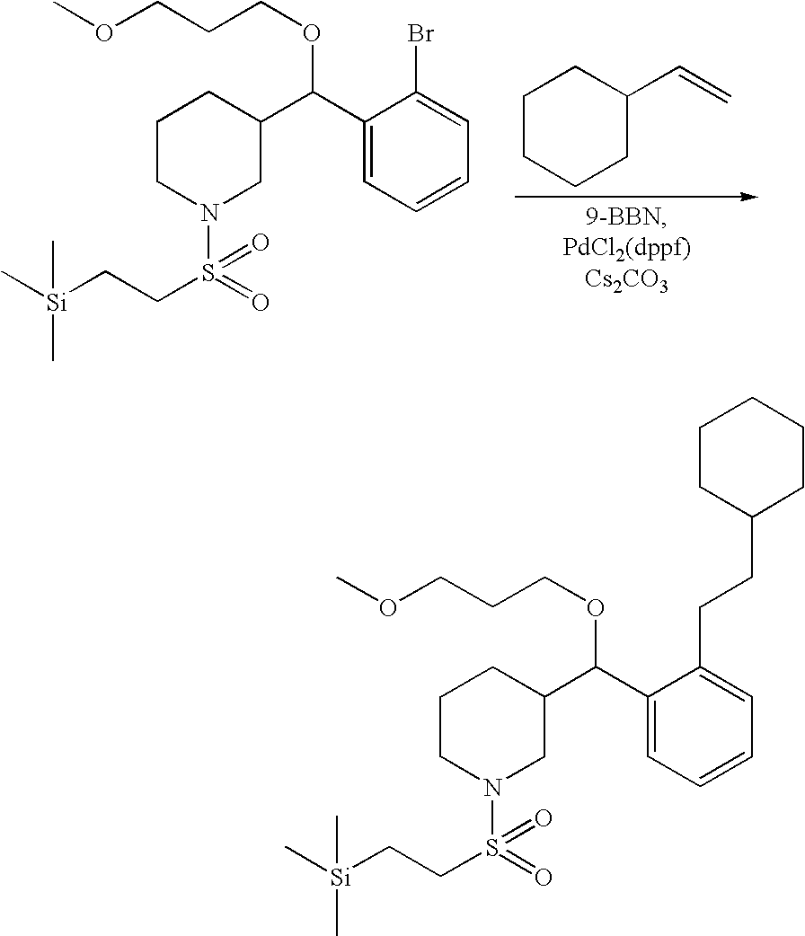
C1CCCC(C=C)C1.C1CN(S(=O)(=O)CC[Si](C)(C)C)CC(C(C2=CC=CC=C2Br)OCCCOC)C1.C1CN(S(=O)(=O)CC[Si](C)(C)C)CC(C(C2=CC=CC=C2CCC2CCCCC2)OCCCOC)C1
